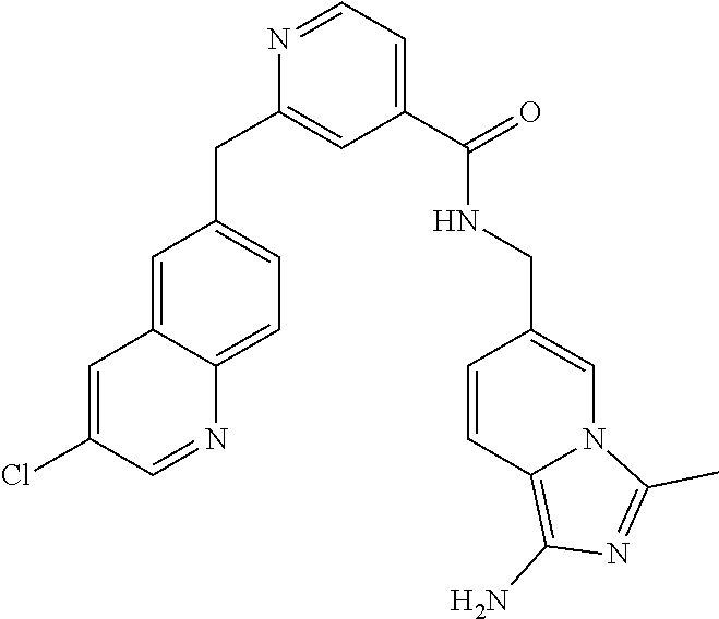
C1=NC(CC2=CC=C3C(=C2)C=C(Cl)C=N3)=CC(C(=O)NCC2=CN3C(=C(N)N=C3C)C=C2)=C1
